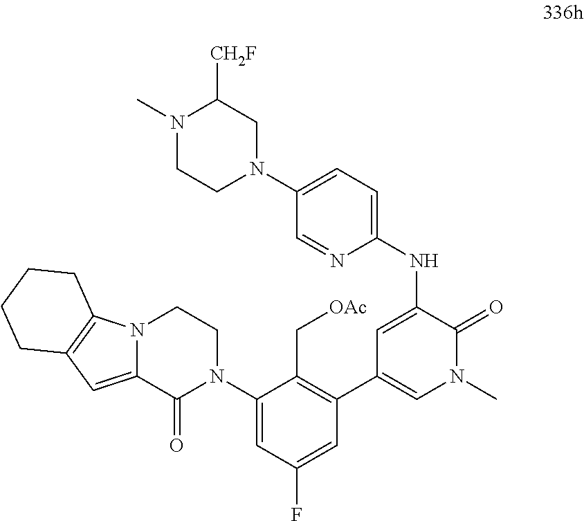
C1=C(NC2=CC=C(N3CC([CH2F])N(C)CC3)C=N2)C(=O)N(C)C=C1C1=C(C[OAc])C(N2CCN3C(=CC4=C3CCCC4)C2=O)=CC(F)=C1
